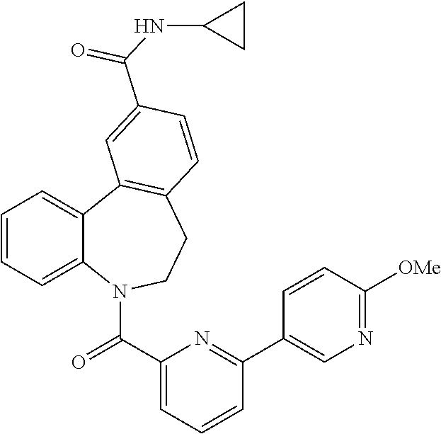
C1=CC=C2C(=C1)C1=C(CCN2C(C2=CC=CC(C3=CN=C([OMe])C=C3)=N2)=O)C=CC(C(NC2CC2)=O)=C1
